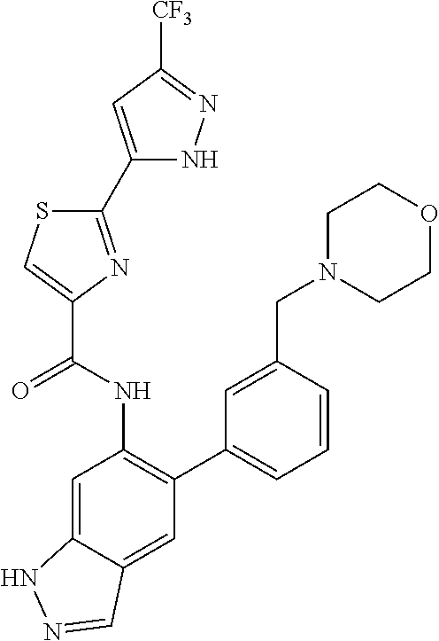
C1(C2=NC(C(NC3=C(C4=CC=CC(CN5CCOCC5)=C4)C=C4C(=C3)NN=C4)=O)=CS2)=CC([CF3])=NN1
